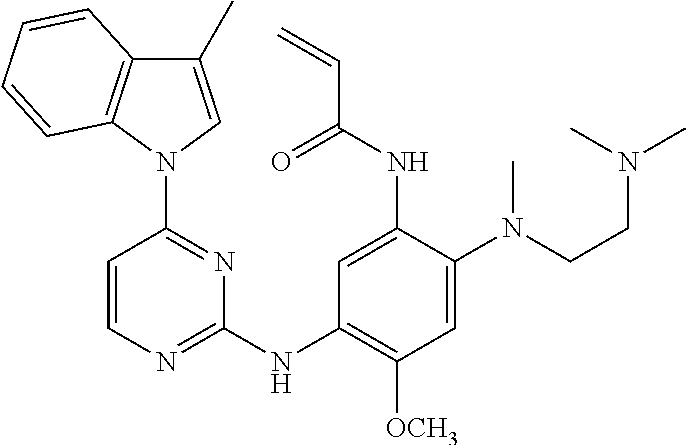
C1(C)=CN(C2=NC(NC3=C([OCH3])C=C(N(CCN(C)C)C)C(NC(C=C)=O)=C3)=NC=C2)C2=C1C=CC=C2
